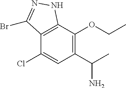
C1(Cl)=CC(C(C)N)=C(OCC)C2=C1C(Br)=NN2
